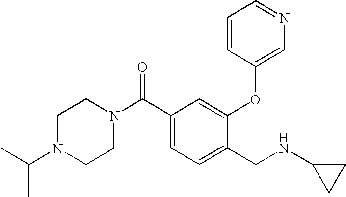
C1(C(N2CCN(C(C)C)CC2)=O)=CC=C(CNC2CC2)C(OC2=CN=CC=C2)=C1
